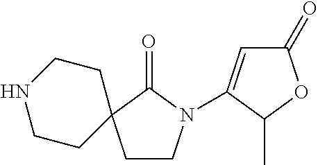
C1(=O)C=C(N2CCC3(C2=O)CCNCC3)C(C)O1
